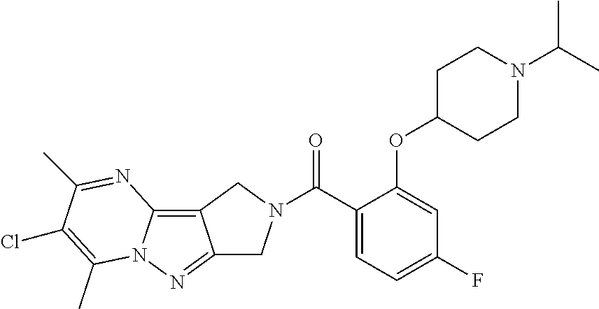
C12=NN3C(=C1CN(C(C1=CC=C(F)C=C1OC1CCN(C(C)C)CC1)=O)C2)N=C(C)C(Cl)=C3C
